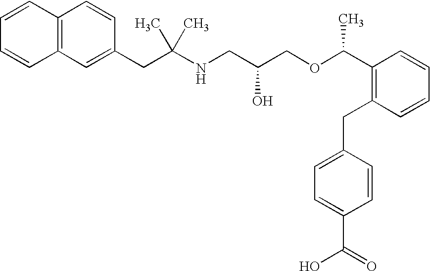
C12=C(C=C(CC(NCC(COC(C3=C(CC4=CC=C(C(O)=O)C=C4)C=CC=C3)C)O)(C)C)C=C1)C=CC=C2
